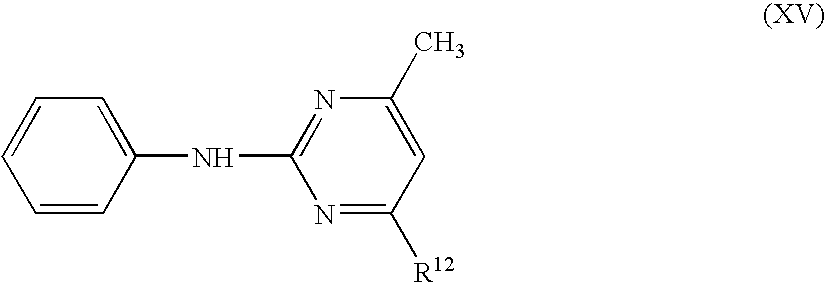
C1=CC(NC2=NC(C)=CC([R12])=N2)=CC=C1
